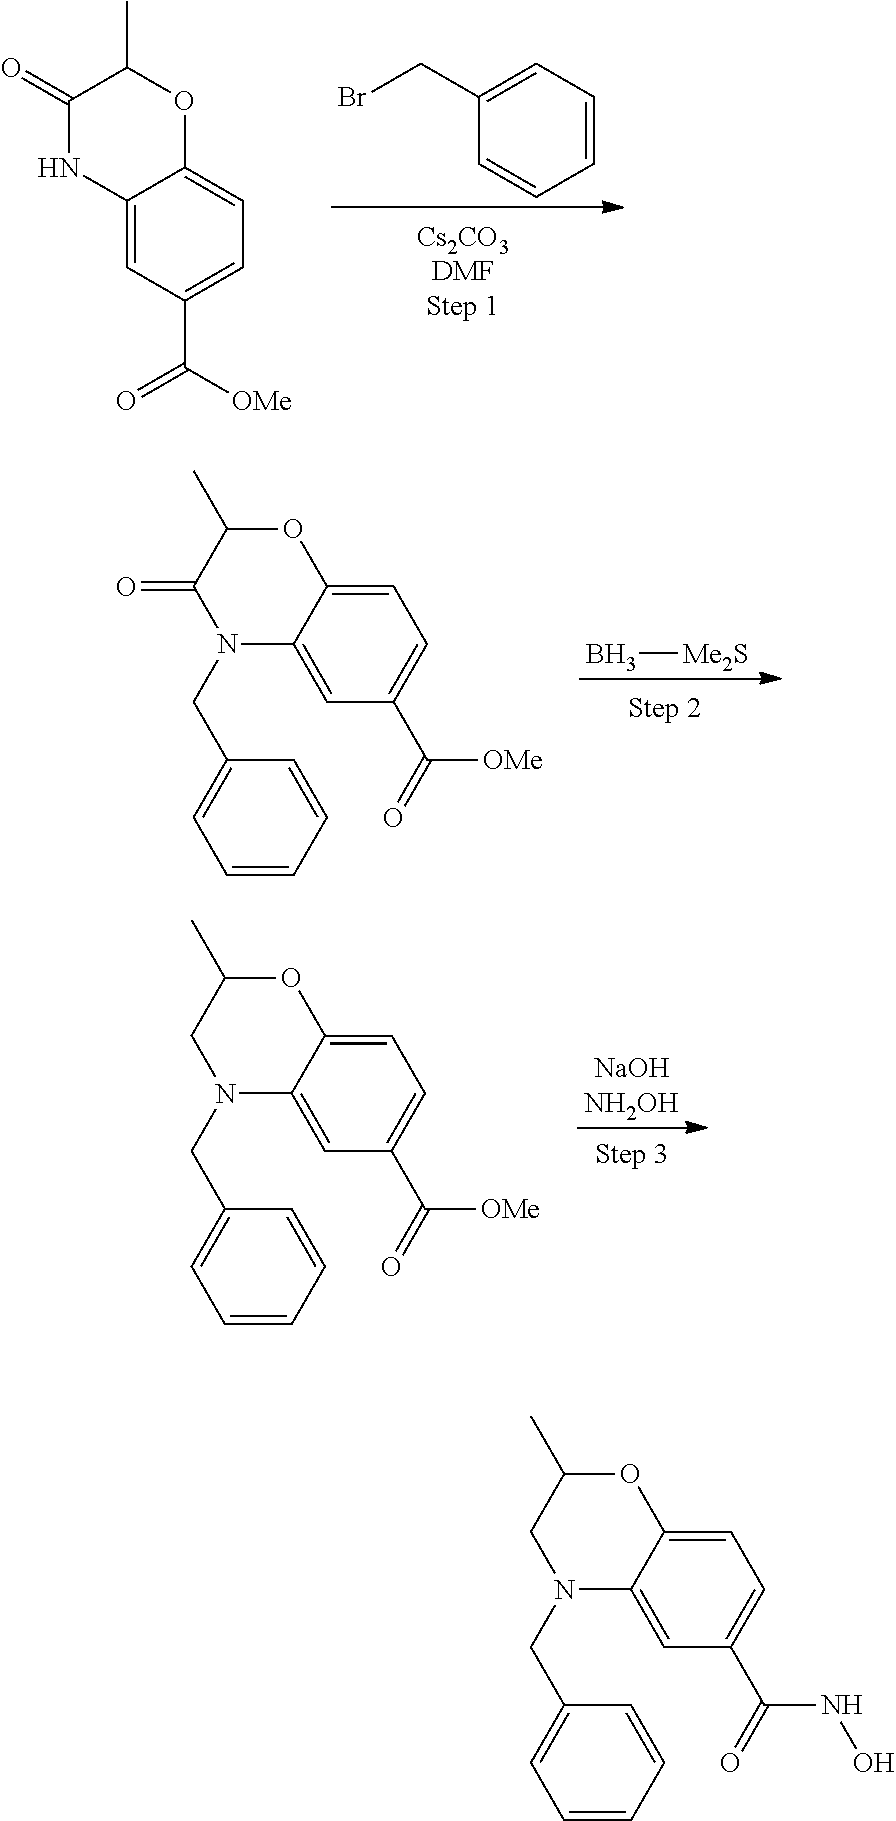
C1(=O)NC2=CC(C([OMe])=O)=CC=C2OC1C.C1=CC=C(CBr)C=C1.N1(CC2=CC=CC=C2)C2=CC(C(=O)[OMe])=CC=C2OC(C)C1=O.B[Me2S].N1(CC2=CC=CC=C2)C2=CC(C(=O)[OMe])=CC=C2OC(C)C1.N1(CC2=CC=CC=C2)C2=CC(C(=O)NO)=CC=C2OC(C)C1
